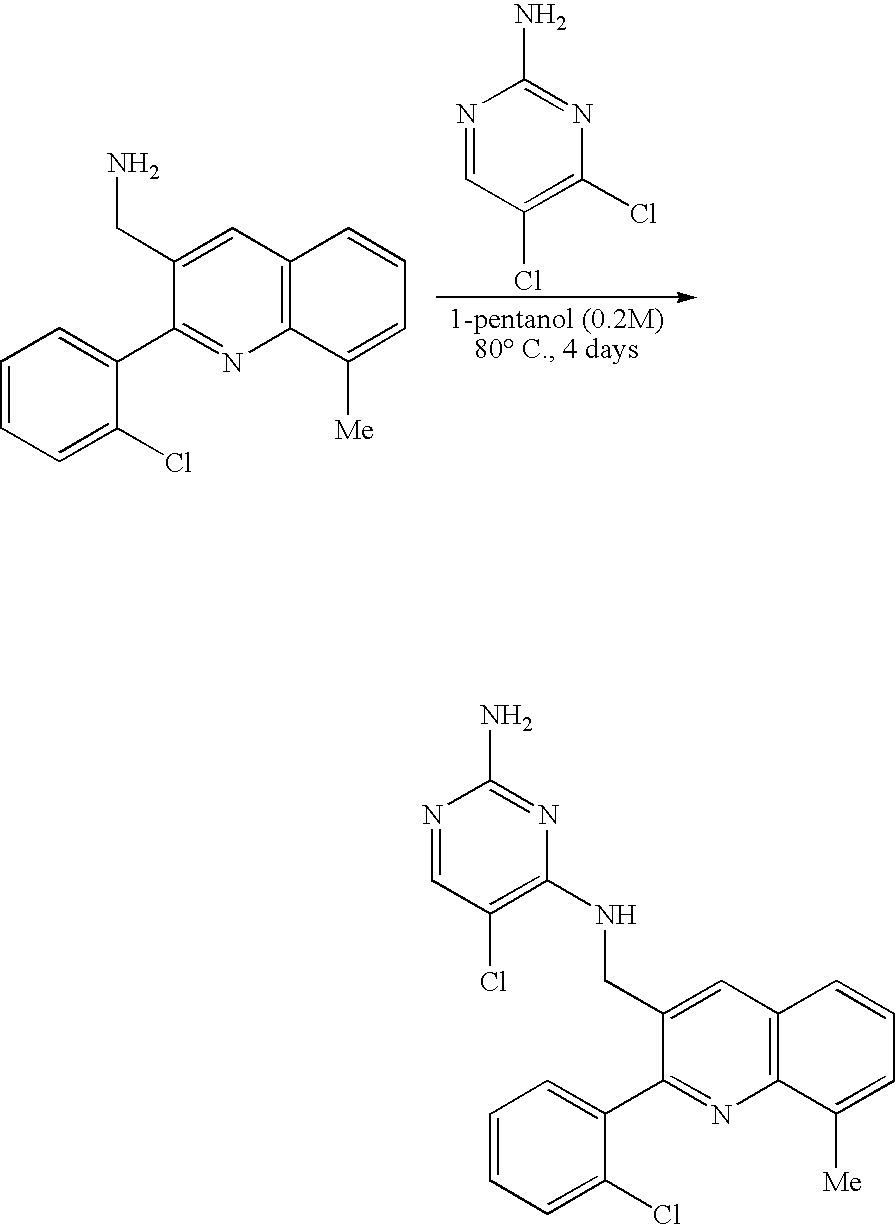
C1=CC=C(Cl)C(C2=NC3=C(C=C2CN)C=CC=C3[Me])=C1.N1=CC(Cl)=C(Cl)N=C1N.N1=CC(Cl)=C(NCC2=CC3=C(N=C2C2=CC=CC=C2Cl)C([Me])=CC=C3)N=C1N
